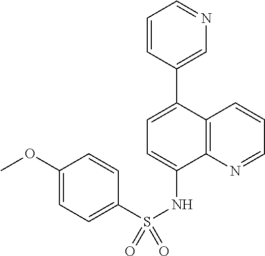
C12=C(N=CC=C1)C(NS(C1=CC=C(OC)C=C1)(=O)=O)=CC=C2C1=CN=CC=C1
